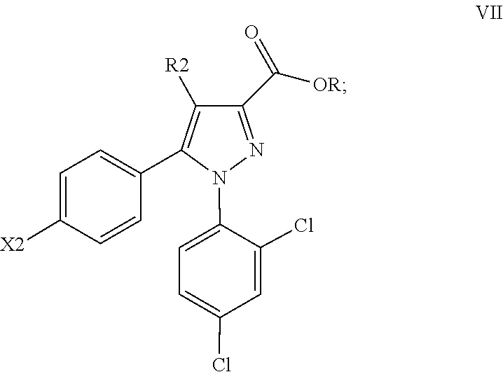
C1=C(N2C(C3=CC=C([X2])C=C3)=C([R2])C(C(=O)[OR])=N2)C(Cl)=CC(Cl)=C1
